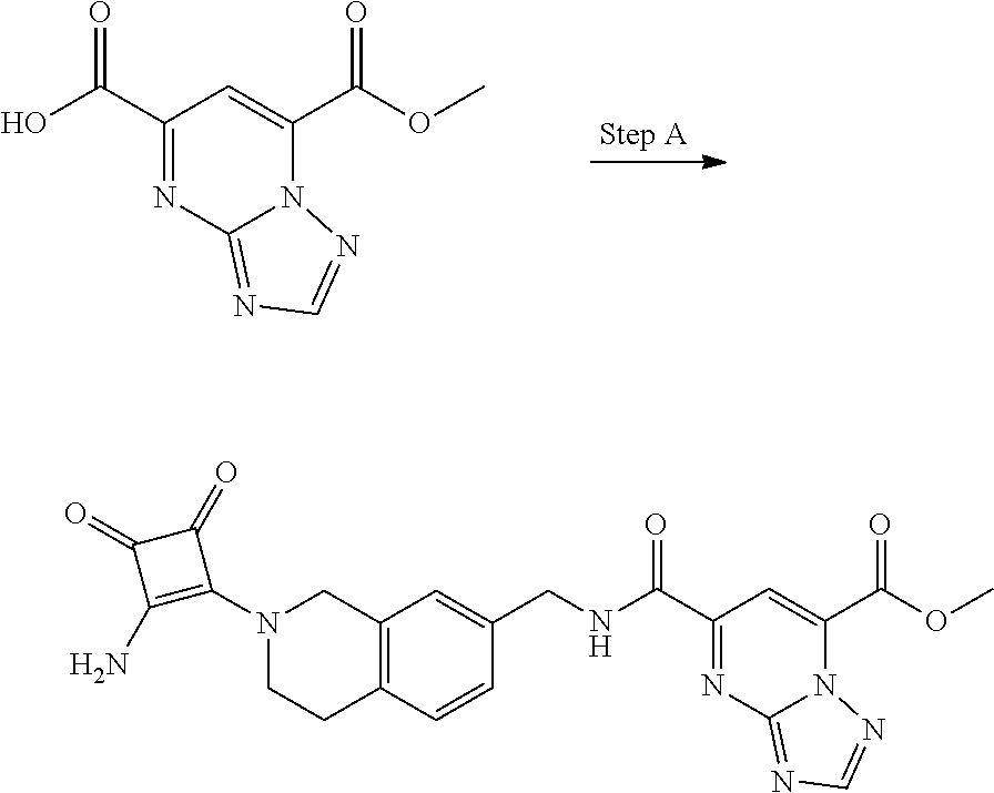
C1(C(O)=O)=NC2=NC=NN2C(C(OC)=O)=C1.C(C1=CC2=C(C=C1)CCN(C1=C(N)C(=O)C1=O)C2)NC(C1=NC2=NC=NN2C(C(OC)=O)=C1)=O
